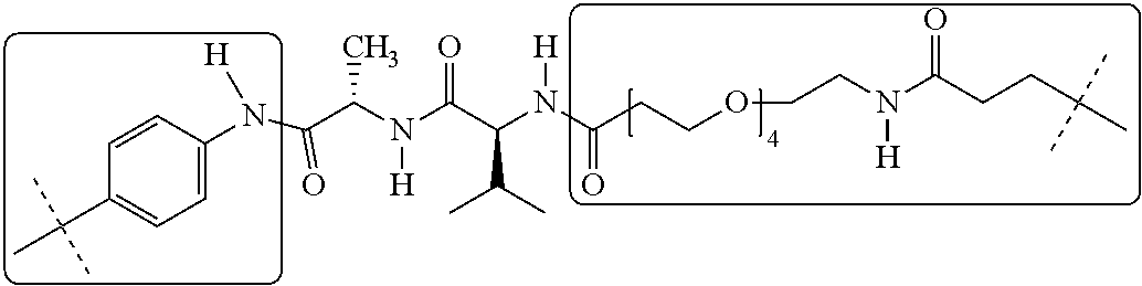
C(C(N(C(C(N(C(CCOCCN(C(CCC(C)(C)C)=O)[H])=O)[H])C(C)C)=O)[H])C)(N(C1=CC=C(C(C)(C)C)C=C1)[H])=O
